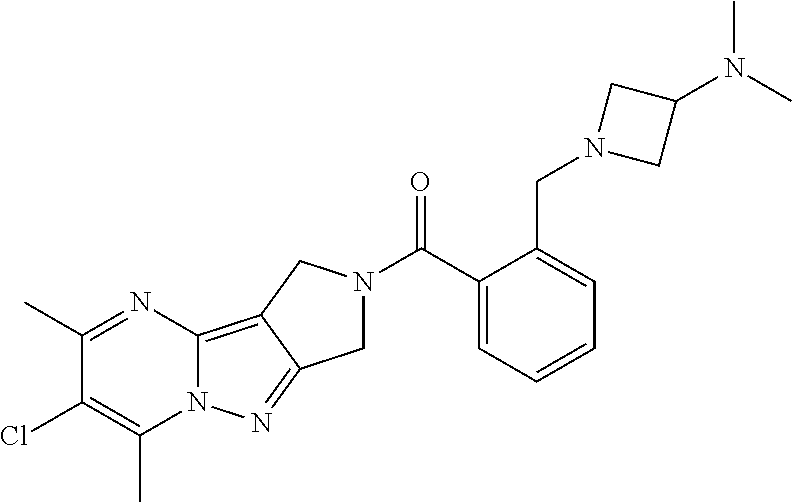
C1(C)=NC2=C3C(=NN2C(C)=C1Cl)CN(C(C1=CC=CC=C1CN1CC(N(C)C)C1)=O)C3
